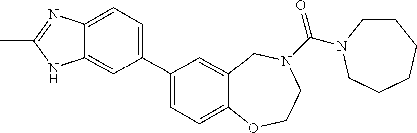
C1(C2=CC=C3C(=C2)NC(C)=N3)=CC=C2C(=C1)CN(C(=O)N1CCCCCC1)CCO2
